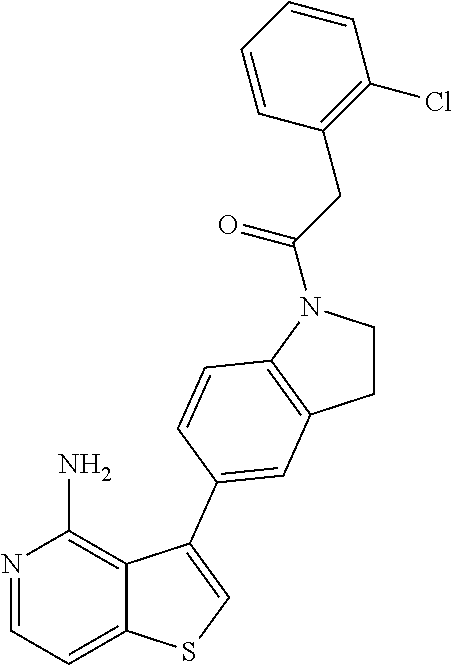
C1CN(C(CC2=C(Cl)C=CC=C2)=O)C2=C1C=C(C1=CSC3=CC=NC(N)=C31)C=C2
